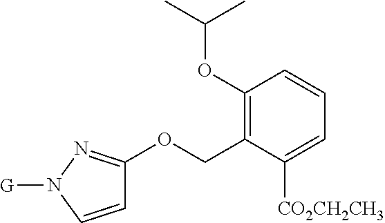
C1(OC(C)C)=C(COC2=NN([G])C=C2)C([CO2CH2CH3])=CC=C1
